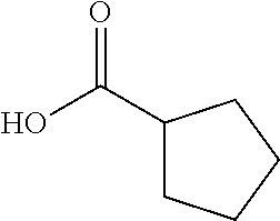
OC(C1CCCC1)=O
